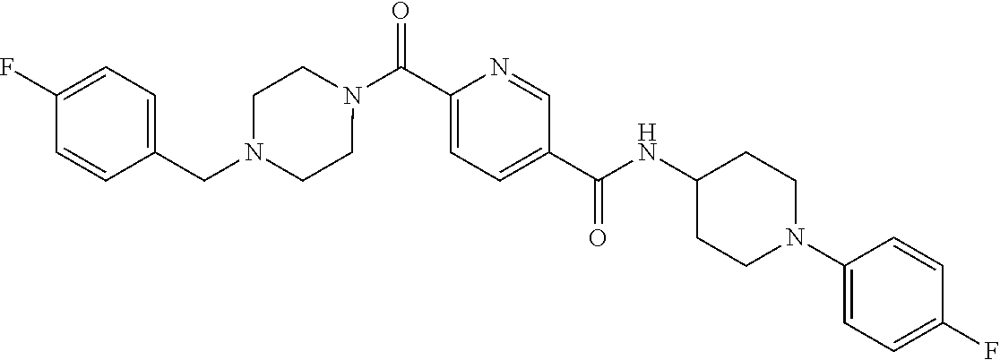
N(C(C1=CC=C(C(=O)N2CCN(CC3=CC=C(F)C=C3)CC2)N=C1)=O)C1CCN(C2=CC=C(F)C=C2)CC1
